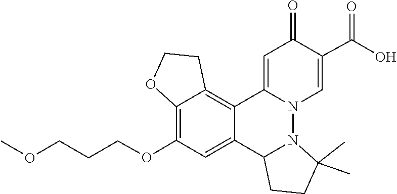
N12N3C(=CC(=O)C(C(=O)O)=C3)C3=C4C(=C(OCCCOC)C=C3C1CCC2(C)C)OCC4
